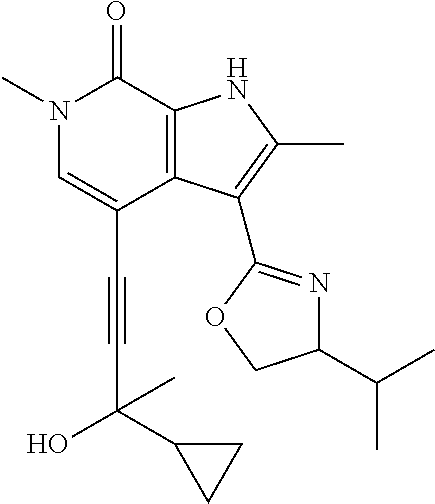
C(C1=CN(C)C(=O)C2=C1C(C1=NC(C(C)C)CO1)=C(C)N2)#CC(C1CC1)(C)O
